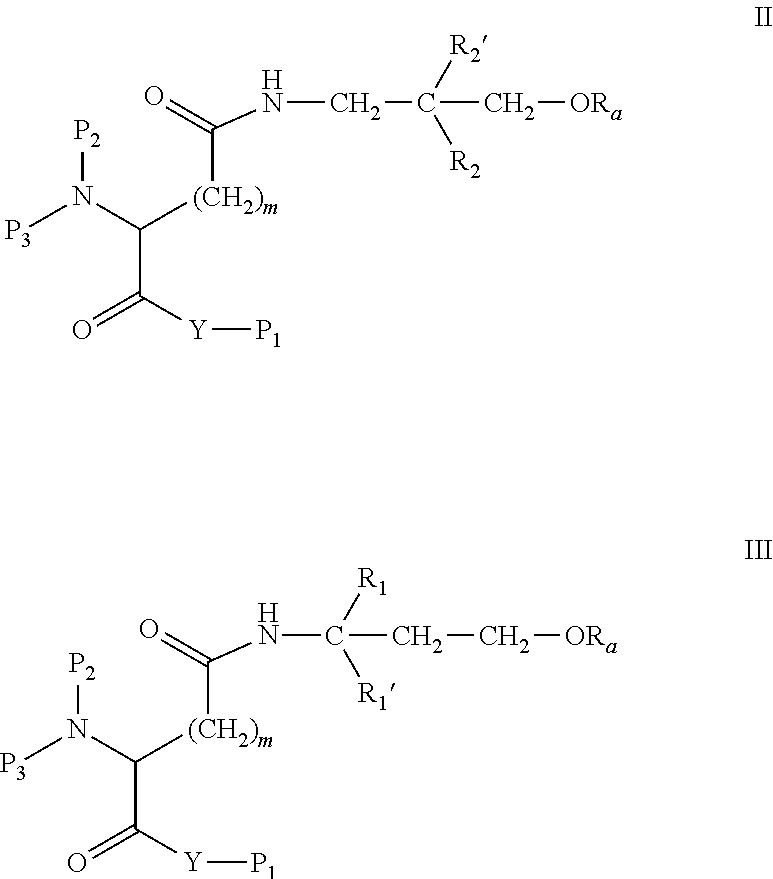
[P3]N(C(C(=O)[Y][P1])[(CH2)m]C(=O)NCC(C[ORa])([R2])[R2])[P2].[P3]N(C(C(=O)[Y][P1])[(CH2)m]C(=O)NC(CC[ORa])([R1])[R1])[P2]
